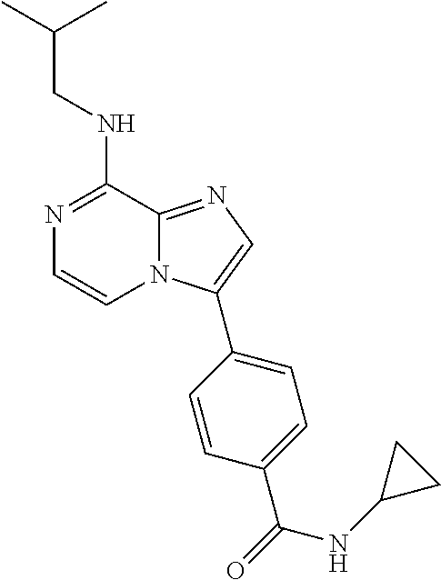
N1=C(NCC(C)C)C2=NC=C(C3=CC=C(C(NC4CC4)=O)C=C3)N2C=C1
